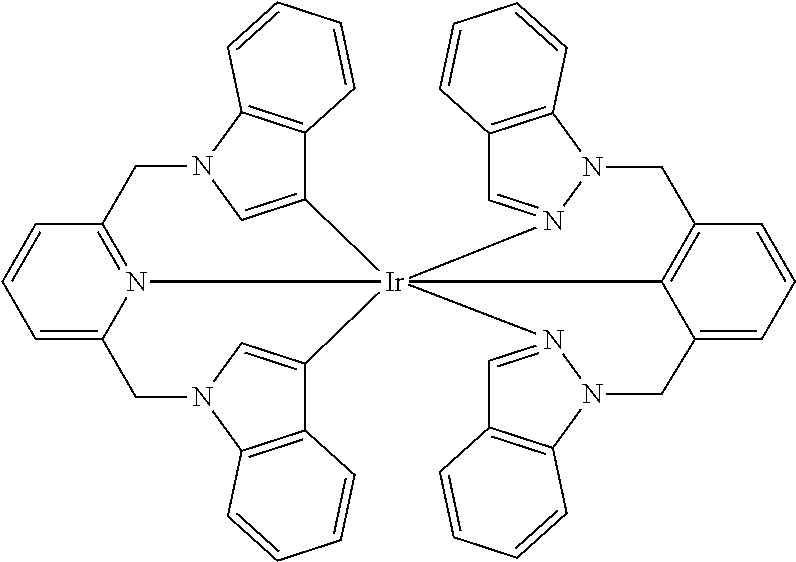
C1=CC=C2N3=C1CN1C4=C(C(=C1)[Ir]315(C3=CN(C2)C2=C3C=CC=C2)N2=CC3=C(N2CC2=C1C(=CC=C2)CN1N5=CC2=C1C=CC=C2)C=CC=C3)C=CC=C4
